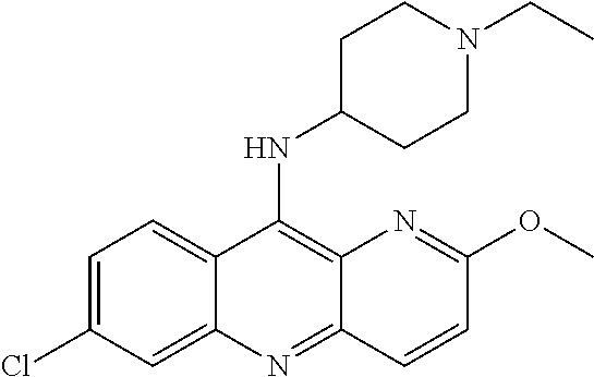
C12=CC=C(Cl)C=C1N=C1C(=C2NC2CCN(CC)CC2)N=C(OC)C=C1
